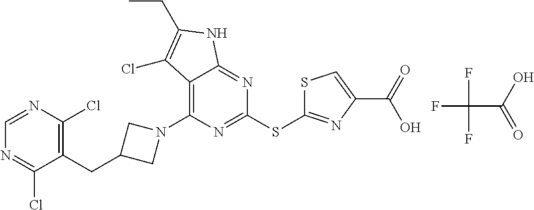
C1(SC2=NC(C(O)=O)=CS2)=NC(N2CC(CC3=C(Cl)N=CN=C3Cl)C2)=C2C(=N1)NC(CC)=C2Cl.FC(C(O)=O)(F)F
